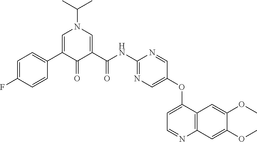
C1=C(F)C=CC(C2=CN(C(C)C)C=C(C(=O)NC3=NC=C(OC4=CC=NC5=C4C=C(OC)C(OC)=C5)C=N3)C2=O)=C1
